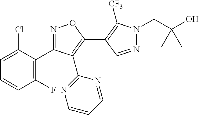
N1=CC(C2=C(C3=NC=CC=N3)C(C3=C(F)C=CC=C3Cl)=NO2)=C([CF3])N1CC(O)(C)C
